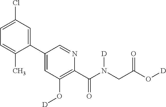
C1(C2=CC(O[D])=C(C(N(CC(O[D])=O)[D])=O)N=C2)=CC(Cl)=CC=C1C
